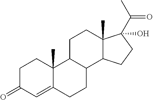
C1C(=O)C=C2C(C)(C1)C1C(CC2)C2C(C)(CC1)C(O)(C(C)=O)CC2
